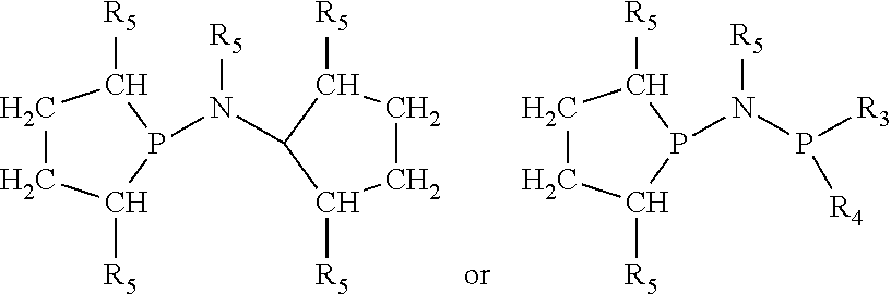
C1CC([R5])P(N([R5])C2C([R5])CCC2[R5])C1[R5].C1CC([R5])P(N([R5])P([R3])[R4])C1[R5]
